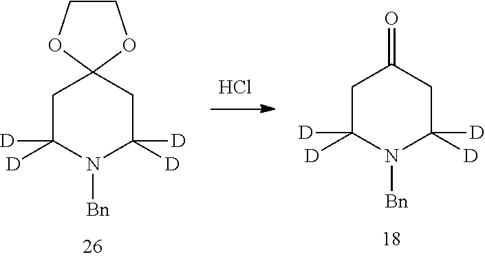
Cl.C1C([D])([D])N([Bn])C([D])([D])CC12OCCO2.C1C([D])([D])N([Bn])C([D])([D])CC1=O
